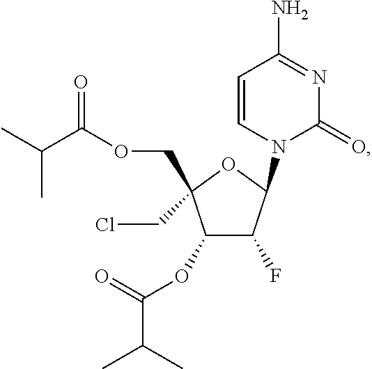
C1(OC(C(C)C)=O)C(F)C(N2C=CC(N)=NC2=O)OC1(COC(=O)C(C)C)CCl
